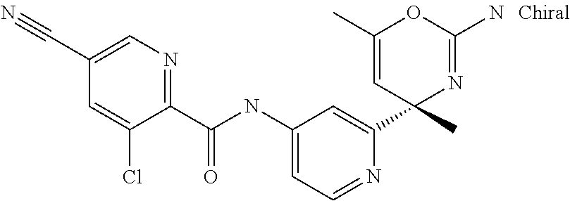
C1(C(NC2=CC=NC(C3(C)N=C(N)OC(C)=C3)=C2)=O)=NC=C(C#N)C=C1Cl
